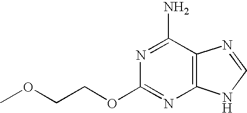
COCCOC1=NC2=C(C(N)=N1)N=CN2
